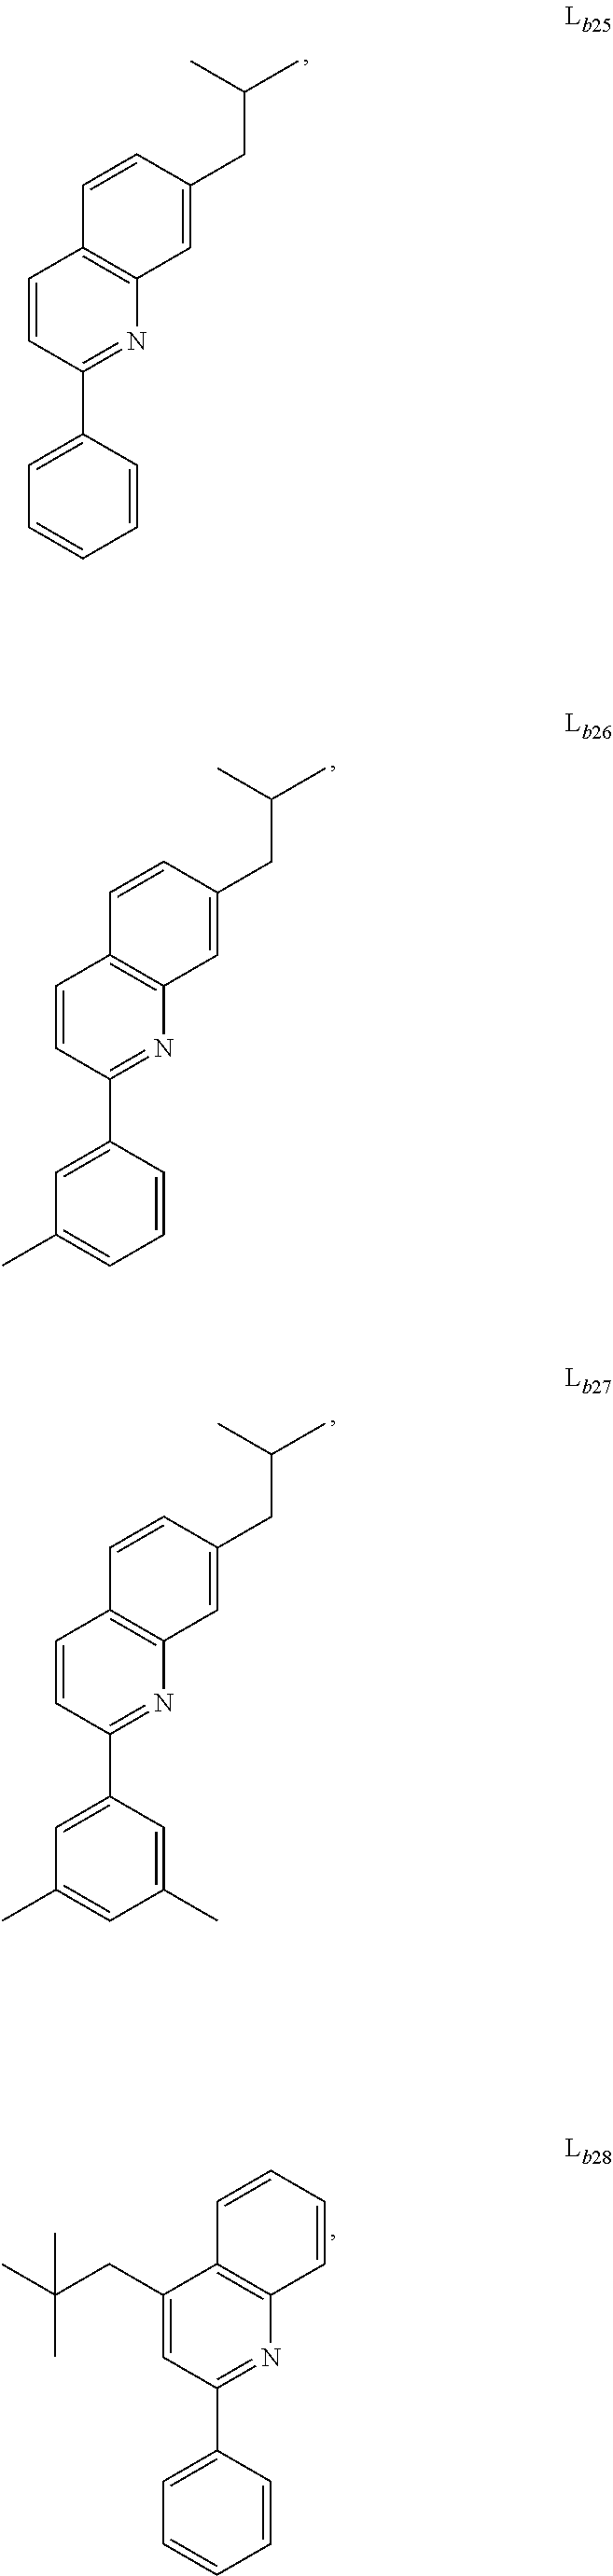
C1=CC(C2=CC=CC=C2)=NC2=C1C=CC(CC(C)C)=C2.C1=CC(C2=CC(C)=CC=C2)=NC2=C1C=CC(CC(C)C)=C2.C1=CC(C2=CC(C)=CC(C)=C2)=NC2=C1C=CC(CC(C)C)=C2.C1(CC(C)(C)C)=CC(C2=CC=CC=C2)=NC2=C1C=CC=C2
